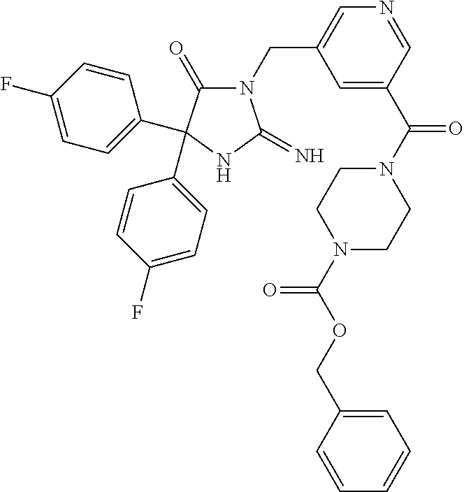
N1(CC2=CN=CC(C(N3CCN(C(OCC4=CC=CC=C4)=O)CC3)=O)=C2)C(=O)C(C2=CC=C(F)C=C2)(C2=CC=C(F)C=C2)NC1=N
